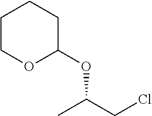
C1COC(OC(C)CCl)CC1
